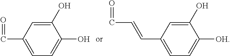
C1(O)=CC(C=O)=CC=C1O.C1(O)=CC(C=CC=O)=CC=C1[OH]
